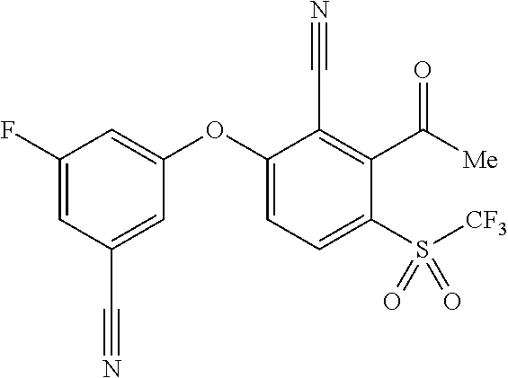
C1(F)=CC(C#N)=CC(OC2=CC=C(S([CF3])(=O)=O)C(C(=O)[Me])=C2C#N)=C1
